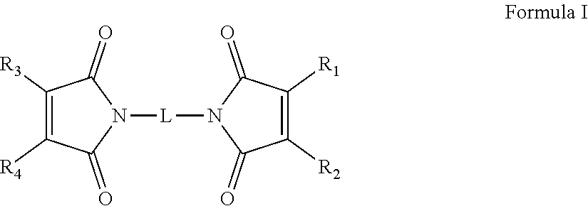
C1([R3])=C([R4])C(=O)N([L]N2C(=O)C([R2])=C([R1])C2=O)C1=O
